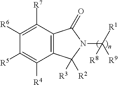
C12=C(C([R7])=C([R6])C([R5])=C1[R4])C(=O)N(C([R1])([R9])[R8])C2([R3])[R2]
